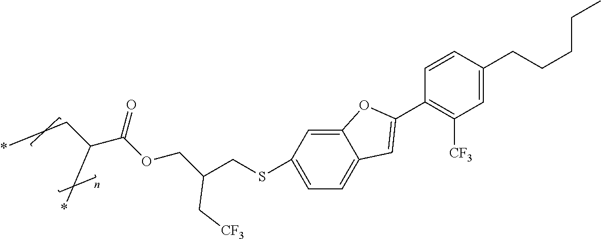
C12=CC(SCC(COC(C(CC*)C*)=O)C[CF3])=CC=C1C=C(C1=C([CF3])C=C(CCCCC)C=C1)O2
